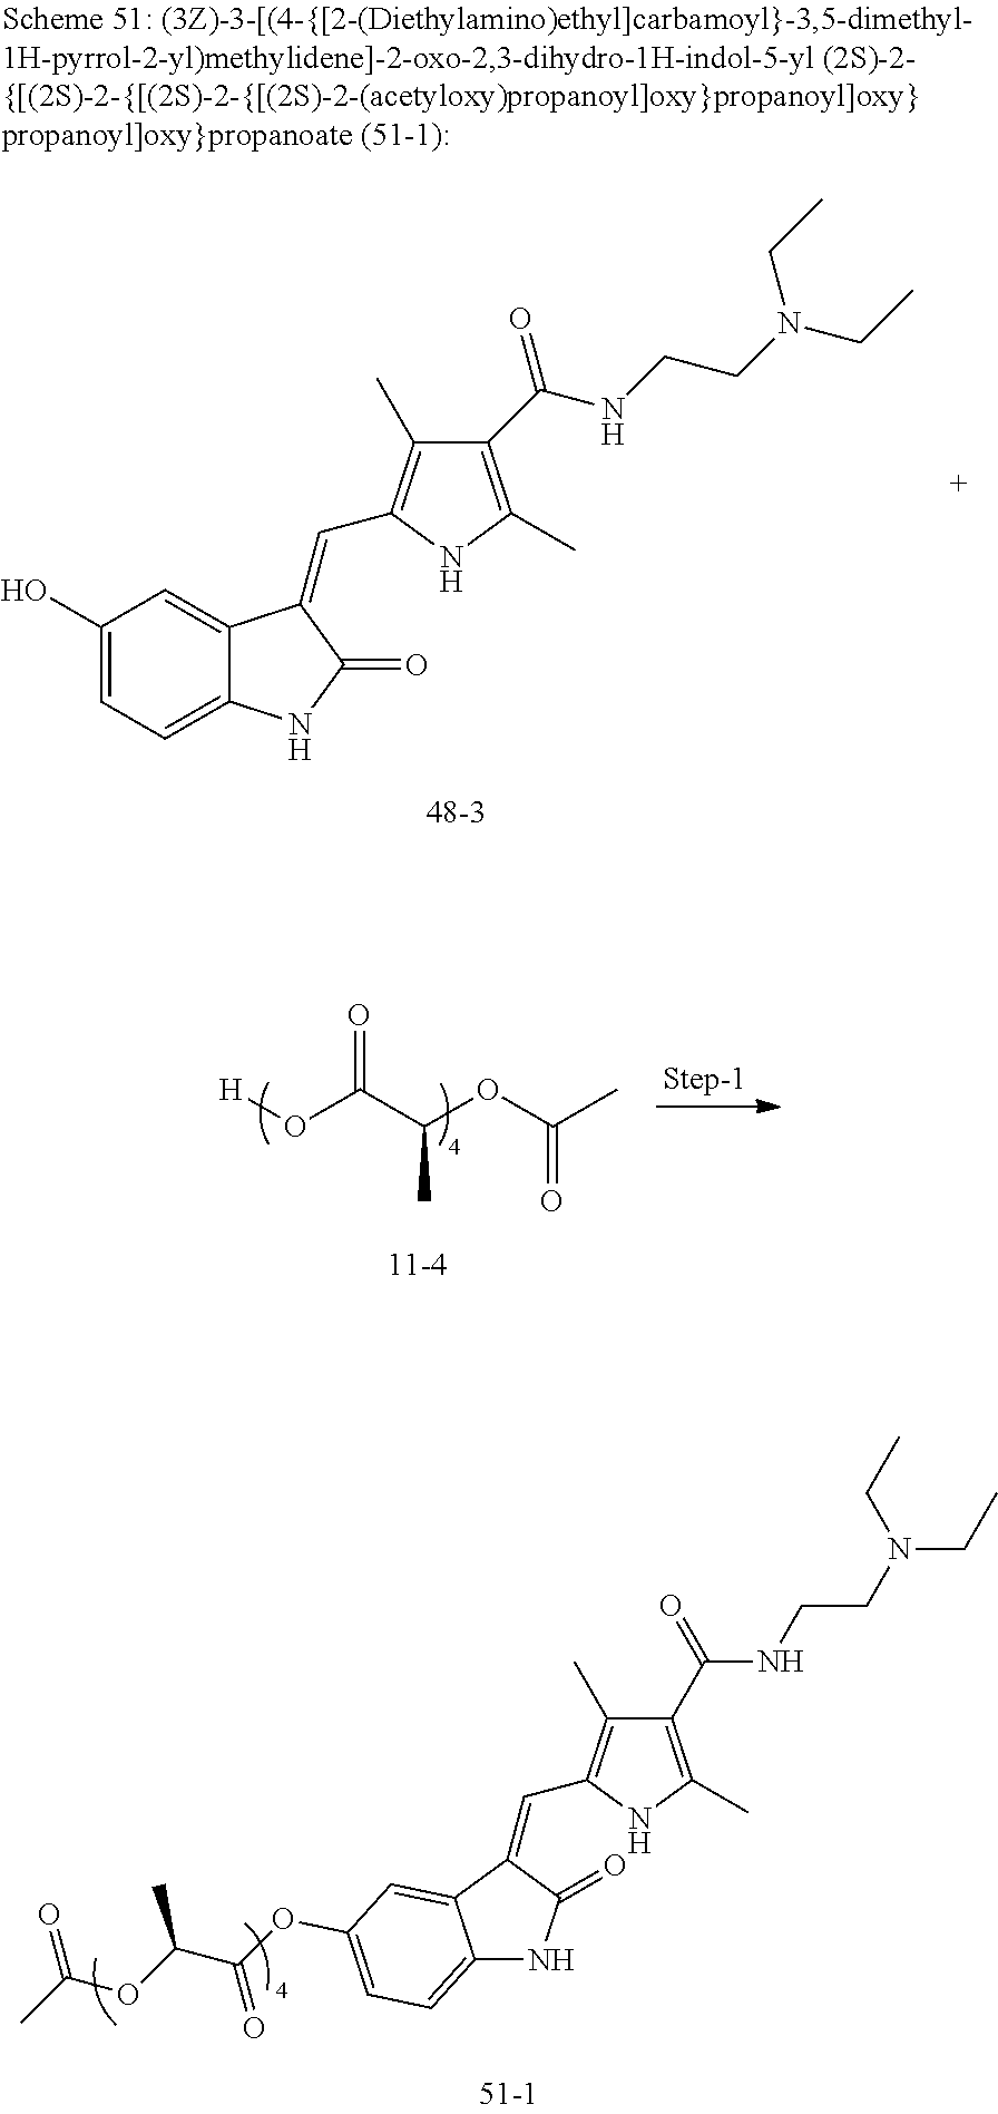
[H]OC(C(OC(C)=O)C)=O.C12=CC=C(OC(=O)C(OC(=O)C)C)C=C1C(=CC1=C(C)C(C(NCCN(CC)CC)=O)=C(C)N1)C(=O)N2.C1(O)=CC=C2C(=C1)C(=CC1=C(C)C(C(=O)NCCN(CC)CC)=C(C)N1)C(=O)N2
